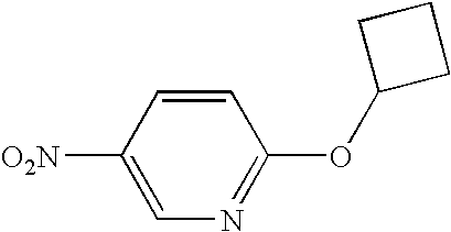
[O2N]C1=CN=C(OC2CCC2)C=C1
